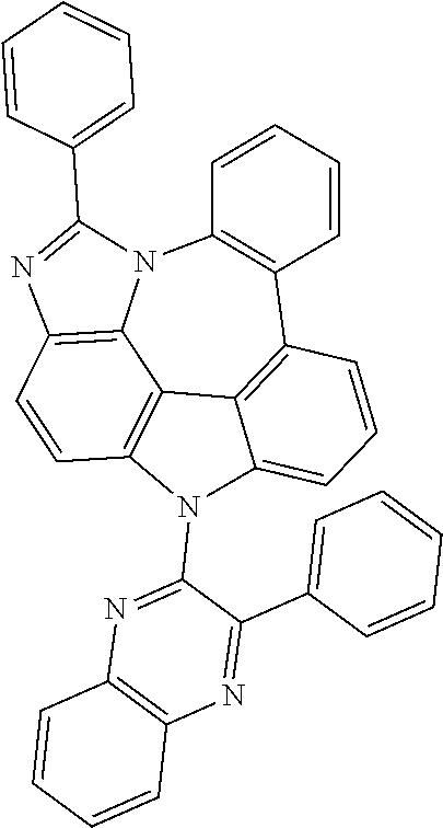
C12=C3C=CC4=C1N(C1=C(C5=C2C(=CC=C5)N3C2=NC3=C(N=C2C2=CC=CC=C2)C=CC=C3)C=CC=C1)C(C1=CC=CC=C1)=N4
